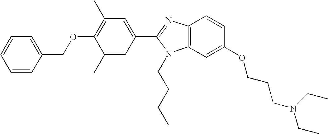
C1(C2=NC3=C(N2CCCC)C=C(OCCCN(CC)CC)C=C3)=CC(C)=C(OCC2=CC=CC=C2)C(C)=C1
